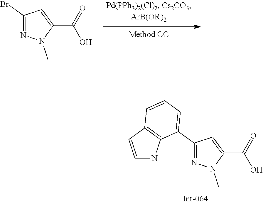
N1=C(Br)C=C(C(=O)O)N1C.N1=C(C2=CC=CC3=C2NC=C3)C=C(C(=O)O)N1C
